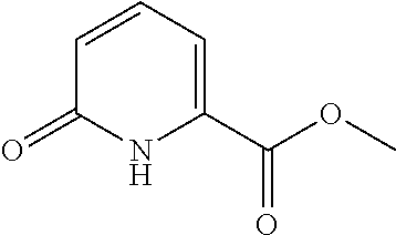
C1=CC=C(C(OC)=O)NC1=O
